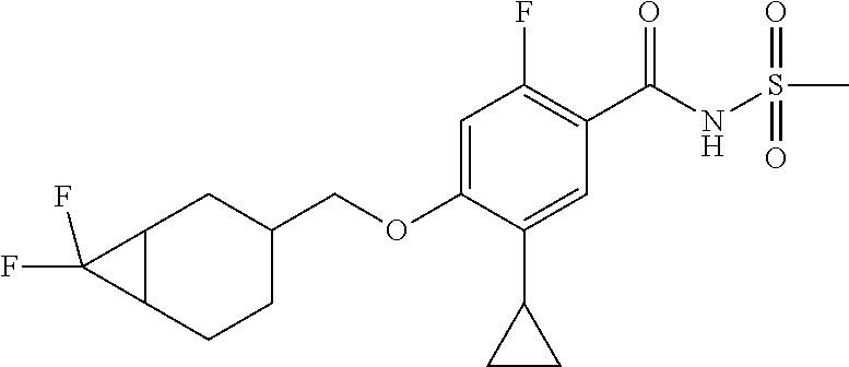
C(OC1=CC(F)=C(C(NS(C)(=O)=O)=O)C=C1C1CC1)C1CC2C(CC1)C2(F)F
